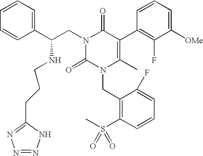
C1=CC(C(CN2C(=O)C(C3=C(F)C([OMe])=CC=C3)=C(C)N(CC3=C(S(C)(=O)=O)C=CC=C3F)C2=O)NCCCC2=NN=NN2)=CC=C1
